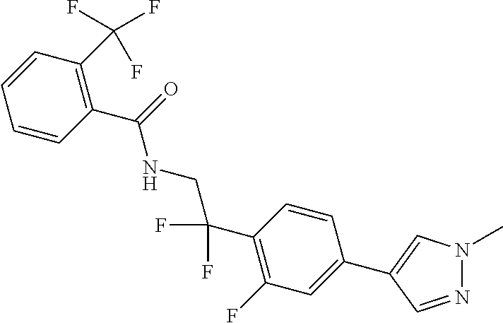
C1(C2=CN(C)N=C2)=CC(F)=C(C(F)(F)CNC(C2=C(C(F)(F)F)C=CC=C2)=O)C=C1
